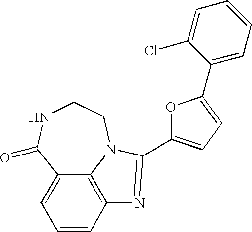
C1=CC2=C3C(=C1)C(=O)NCCN3C(C1=CC=C(C3=CC=CC=C3Cl)O1)=N2
